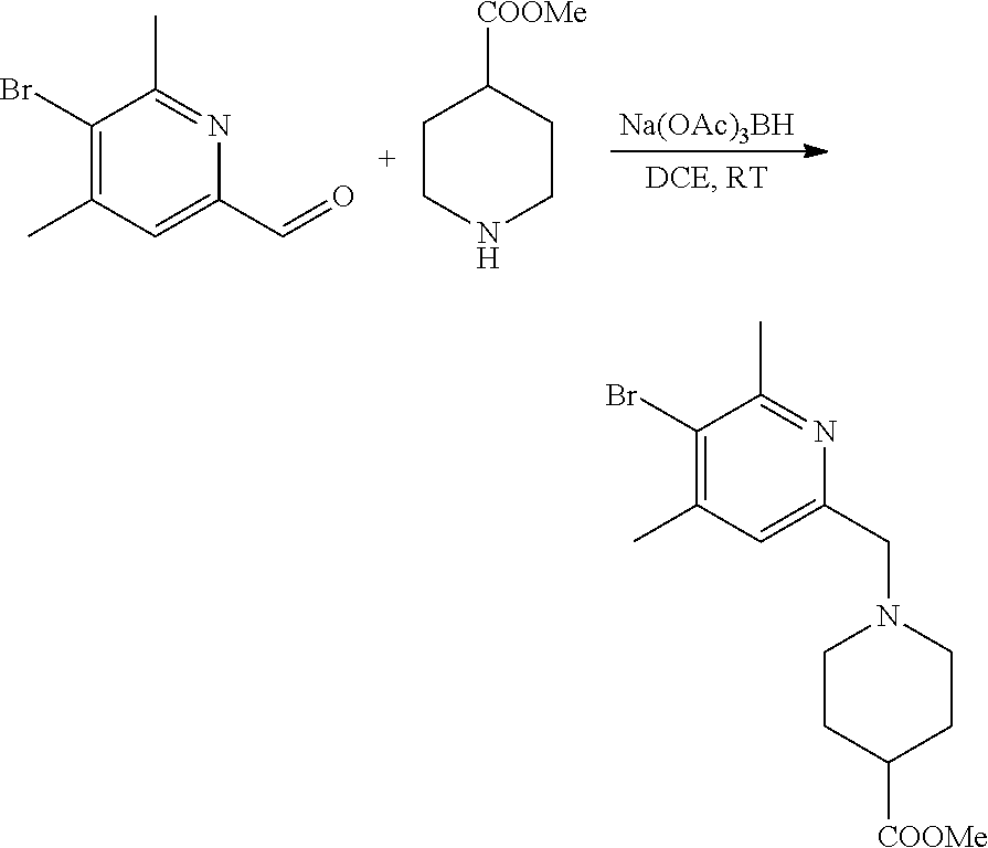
[Na(OAc)3BH].C1(Br)=C(C)C=C(C=O)N=C1C.C1CNCCC1[COOMe].C1(Br)=C(C)C=C(CN2CCC([COOMe])CC2)N=C1C
